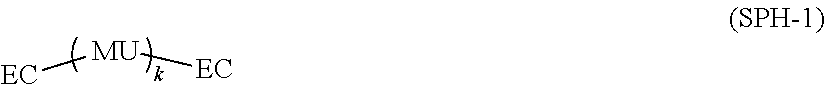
[EC][MU][EC]
